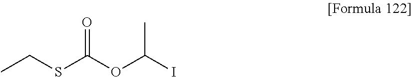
CCSC(OC(I)C)=O
